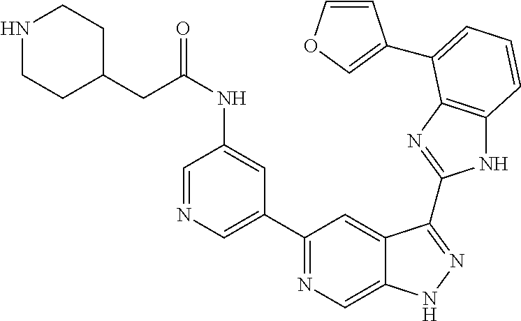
C1(C2=NC=C3C(=C2)C(C2=NC4=C(N2)C=CC=C4C2=COC=C2)=NN3)=CN=CC(NC(=O)CC2CCNCC2)=C1
